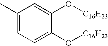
C1(O[C16H23])=CC(C)=CC=C1O[C16H23]
